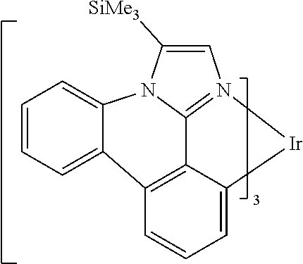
C1=CC=C2C3=C4C5=N(C=C([SiMe3])N5C2=C1)[Ir]C4=CC=C3
